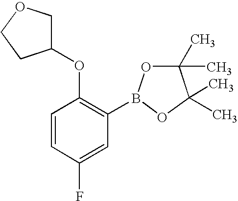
C1=CC(F)=CC(B2OC(C)(C)C(C)(C)O2)=C1OC1COCC1
